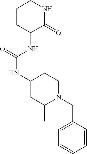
C1CC(NC(NC2CC(C)N(CC3=CC=CC=C3)CC2)=O)C(=O)NC1
